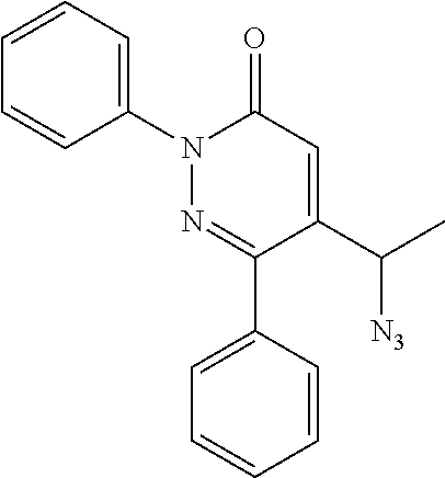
N1(C2=CC=CC=C2)N=C(C2=CC=CC=C2)C(C(C)[N3])=CC1=O
